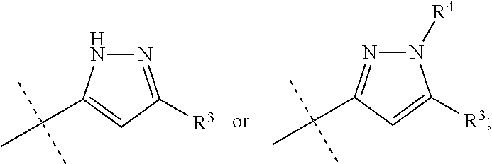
N1=C([R3])C=C(C(C)(C)C)N1.N1([R4])N=C(C(C)(C)C)C=C1[R3]
